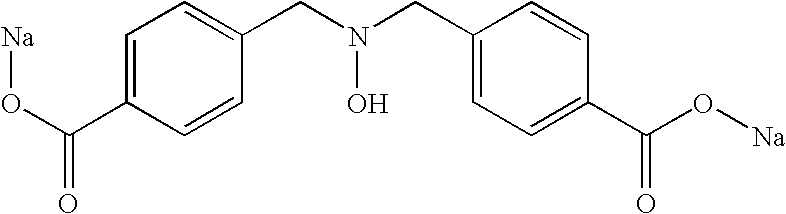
C1=C(C(O[Na])=O)C=CC(CN(CC2=CC=C(C(O[Na])=O)C=C2)O)=C1
